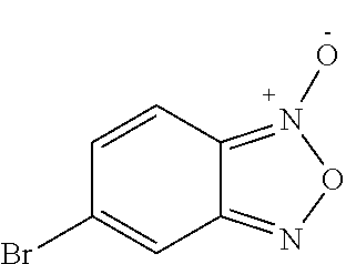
C1=CC2=N(O)ON=C2C=C1Br
